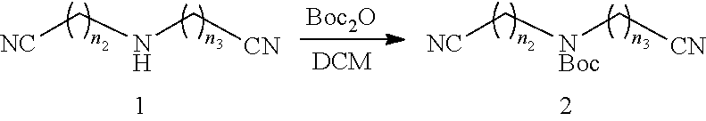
[NC]CNC[CN].[Boc2O].[NC]C[NBoc]C[CN]
